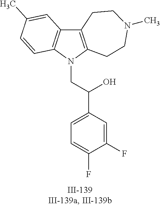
N1(CC(C2=CC=C(F)C(F)=C2)O)C2=C(C3=C1C=CC(C)=C3)CCN(C)CC2
